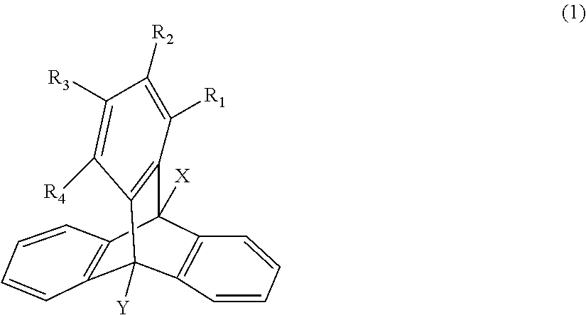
C12=C(C3([X])C4=C(C1([Y])C1=C3C=CC=C1)C([R4])=C([R3])C([R2])=C4[R1])C=CC=C2
